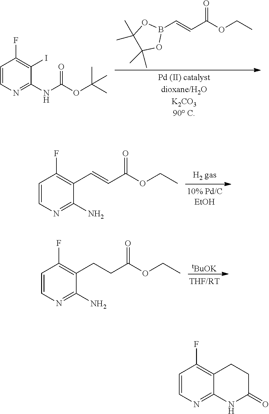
C1=CN=C(NC(OC(C)(C)C)=O)C(I)=C1F.B1(C=CC(OCC)=O)OC(C)(C)C(C)(C)O1.C1=CN=C(N)C(C=CC(OCC)=O)=C1F.C1=CN=C(N)C(CCC(OCC)=O)=C1F.[tBuOK].C1=CN=C2C(=C1F)CCC(=O)N2
